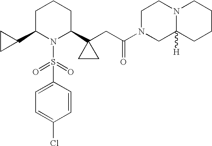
C1(C2N(S(C3=CC=C(Cl)C=C3)(=O)=O)C(C3(CC(N4CC5([H])N(CC4)CCCC5)=O)CC3)CCC2)CC1
